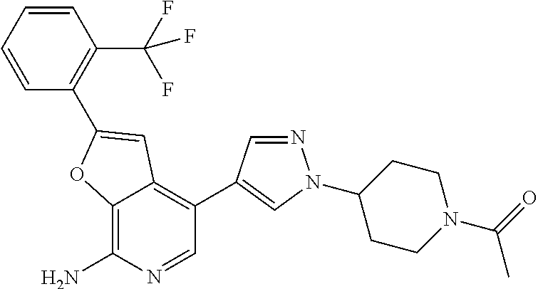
C1=CC=CC(C2=CC3=C(C4=CN(C5CCN(C(=O)C)CC5)N=C4)C=NC(N)=C3O2)=C1C(F)(F)F
